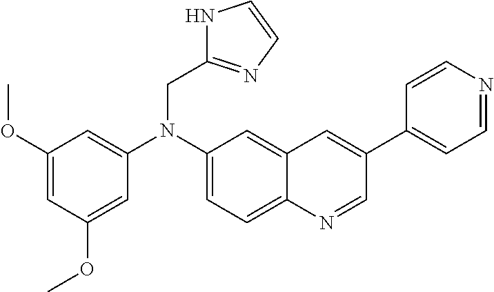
C1(OC)=CC(OC)=CC(N(C2=CC=C3C(=C2)C=C(C2=CC=NC=C2)C=N3)CC2=NC=CN2)=C1
